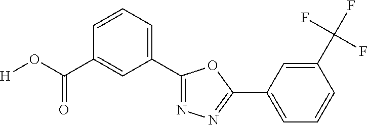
[H]OC(C1=CC(C2=NN=C(C3=CC=CC(C(F)(F)F)=C3)O2)=CC=C1)=O
